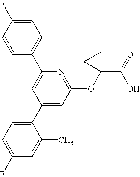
C1=CC(C2=CC(C3=CC=C(F)C=C3C)=CC(OC3(C(=O)O)CC3)=N2)=CC=C1F
